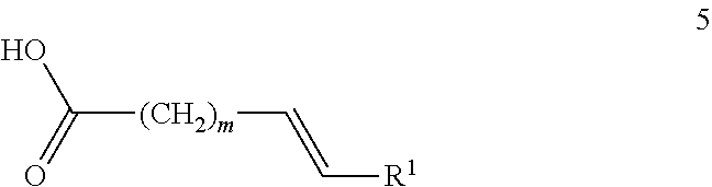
C([(CH2)m]C=C[R1])(O)=O
